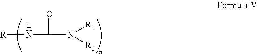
[R]NC(=O)N([R1])[R1]
